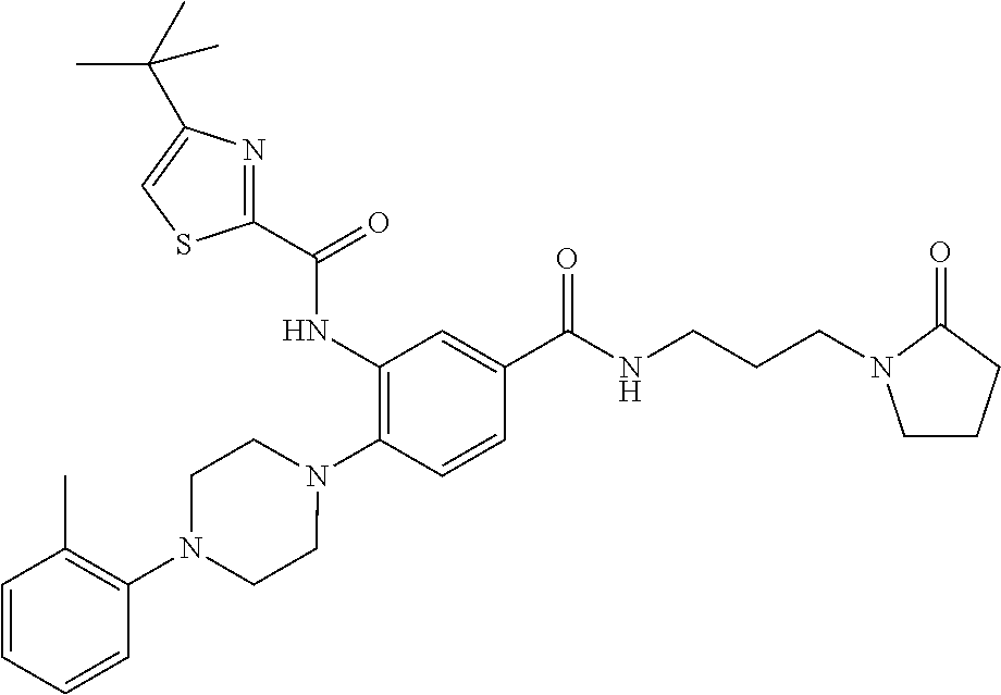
C1(NC(=O)C2=NC(C(C)(C)C)=CS2)=C(N2CCN(C3=C(C)C=CC=C3)CC2)C=CC(C(NCCCN2CCCC2=O)=O)=C1
